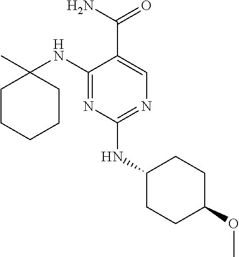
N1=C(NC2(C)CCCCC2)C(C(N)=O)=CN=C1NC1CCC(OC)CC1
